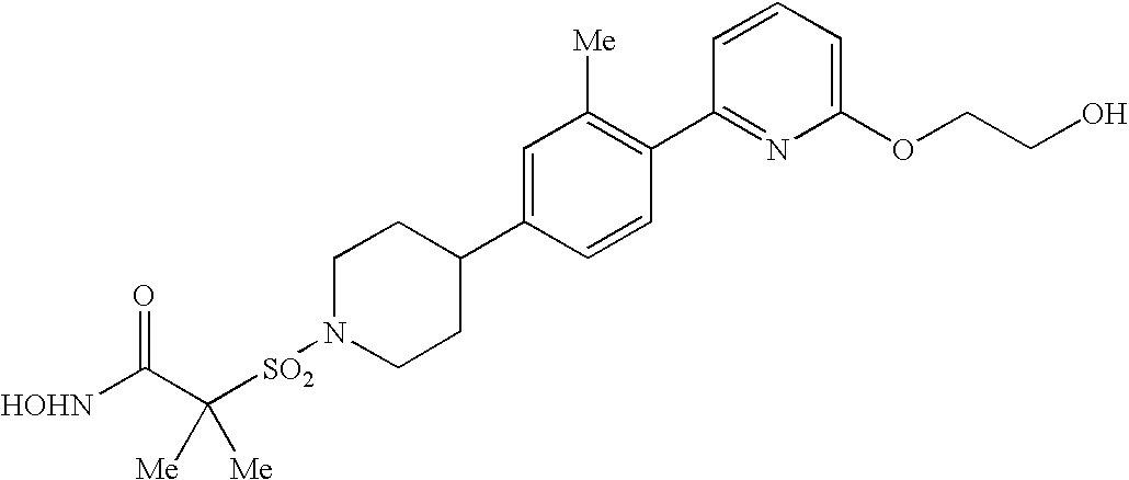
[HOHN]C(C([SO2]N1CCC(C2=CC([Me])=C(C3=NC(OCCO)=CC=C3)C=C2)CC1)([Me])[Me])=O
